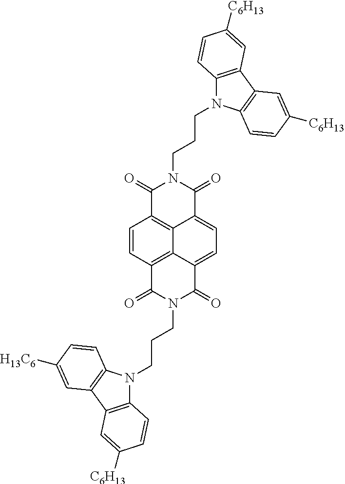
C1=CC2=C3C4=C1C(=O)N(CCCN1C5=C(C6=C1C=CC([C6H13])=C6)C=C([C6H13])C=C5)C(=O)C4=CC=C3C(=O)N(CCCN1C3=C(C4=C1C=CC([H13C6])=C4)C=C([C6H13])C=C3)C2=O
